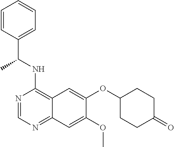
N1=CN=C2C(=C1NC(C)C1=CC=CC=C1)C=C(OC1CCC(=O)CC1)C(OC)=C2
